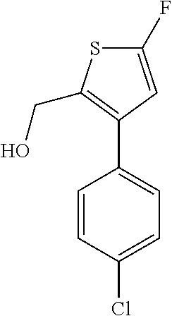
S1C(F)=CC(C2=CC=C(Cl)C=C2)=C1CO
